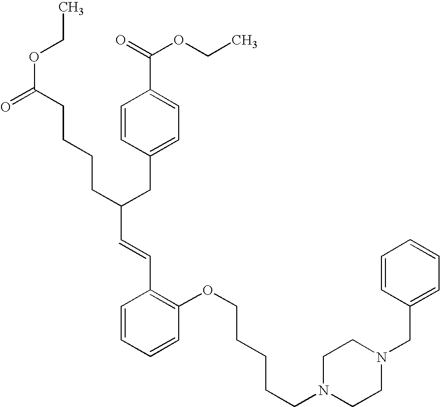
C1=CC=CC(OCCCCCN2CCN(CC3=CC=CC=C3)CC2)=C1C=CC(CCCCC(OCC)=O)CC1=CC=C(C(=O)OCC)C=C1
